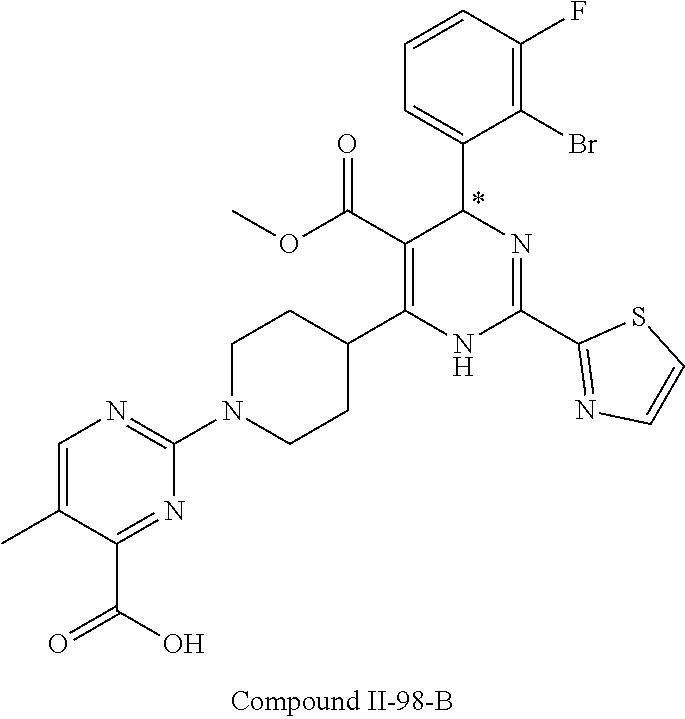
C1(F)=C(Br)C(C2N=C(C3=NC=CS3)NC(C3CCN(C4=NC=C(C)C(C(O)=O)=N4)CC3)=C2C(OC)=O)=CC=C1
